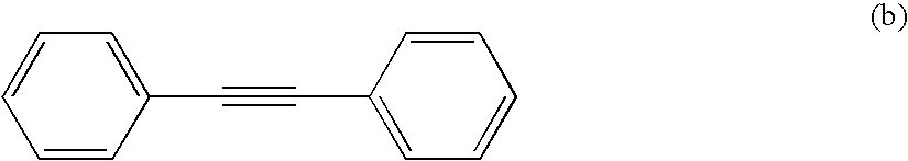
C1=CC=CC(C#CC2=CC=CC=C2)=C1
